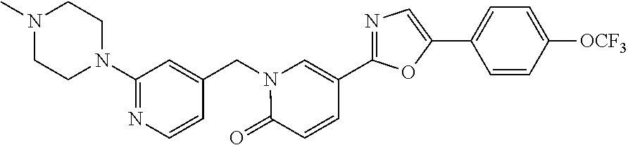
C1(N2CCN(C)CC2)=NC=CC(CN2C(=O)C=CC(C3=NC=C(C4=CC=C([OCF3])C=C4)O3)=C2)=C1
